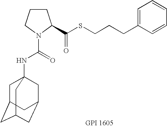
C(SCCCC1=CC=CC=C1)(C1CCCN1C(=O)NC12CC3CC(CC(C1)C3)C2)=O
